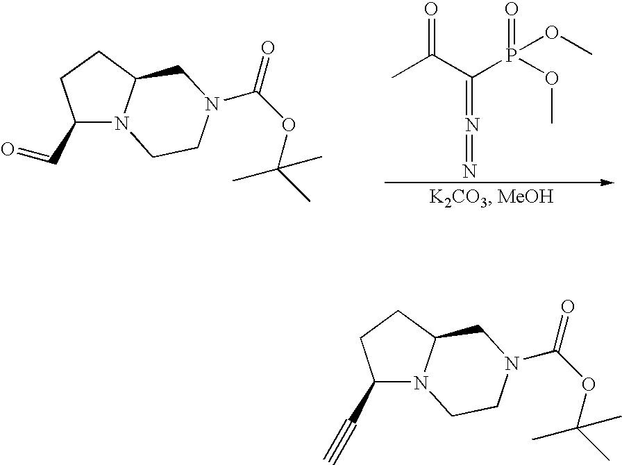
CC(C(P(=O)(OC)OC)=N=N)=O.C1(C=O)CCC2N1CCN(C(=O)OC(C)(C)C)C2.C1(C#C)CCC2N1CCN(C(=O)OC(C)(C)C)C2
